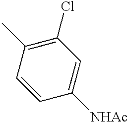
C1=CC(C)=C(Cl)C=C1[NHAc]
